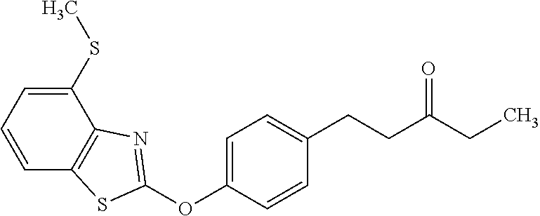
C1(OC2=CC=C(CCC(CC)=O)C=C2)=NC2=C(S1)C=CC=C2SC
